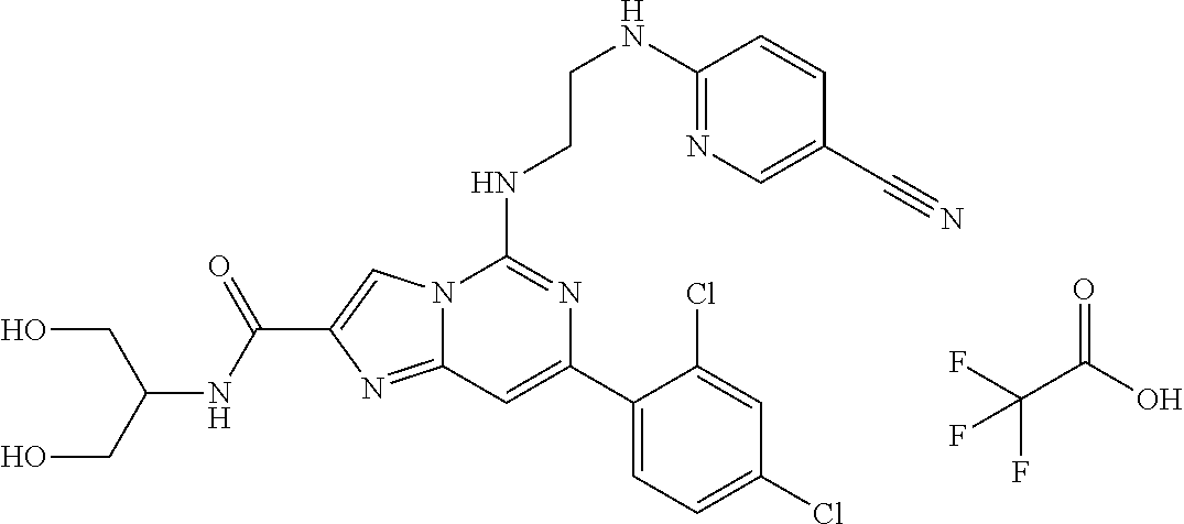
C12=NC(C(=O)NC(CO)CO)=CN1C(NCCNC1=NC=C(C#N)C=C1)=NC(C1=CC=C(Cl)C=C1Cl)=C2.C(C(=O)O)(F)(F)F
